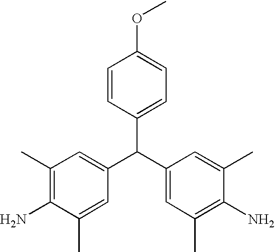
C1(C(C2=CC(C)=C(N)C(C)=C2)C2=CC(C)=C(N)C(C)=C2)=CC=C(OC)C=C1
